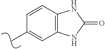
C1=CC2=C(C=C1C)NC(=O)N2
